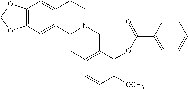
C12=C(C=C3C(=C1)C1N(CC3)CC3=C(C1)C=CC([OCH3])=C3OC(C1=CC=CC=C1)=O)OCO2
